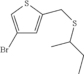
C1(Br)=CSC(CSC(CC)C)=C1
